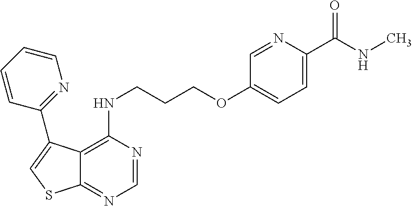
C1=NC(NCCCOC2=CC=C(C(NC)=O)N=C2)=C2C(=N1)SC=C2C1=NC=CC=C1
